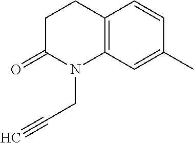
C1CC(=O)N(CC#C)C2=C1C=CC(C)=C2
